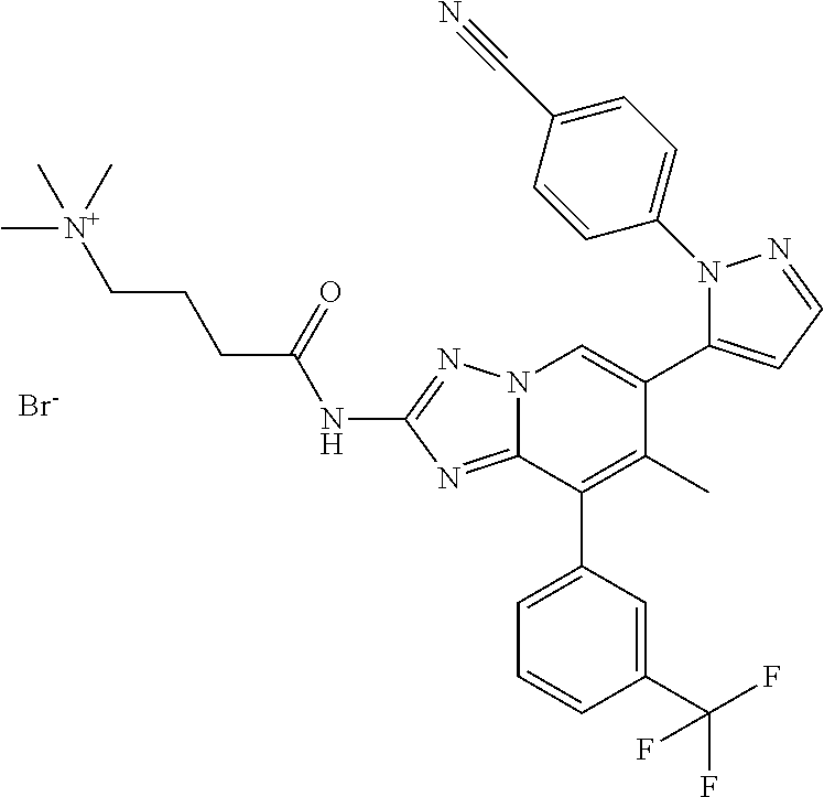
N12C(=NC(NC(CCC[N+](C)(C)C)=O)=N1)C(C1=CC=CC(C(F)(F)F)=C1)=C(C)C(C1=CC=NN1C1=CC=C(C#N)C=C1)=C2.[Br-]
